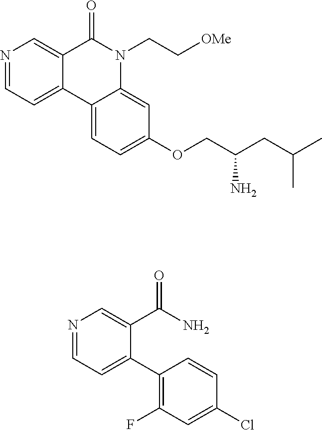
N1=CC=C2C(=C1)C(=O)N(CC[OMe])C1=CC(OCC(CC(C)C)N)=CC=C21.N1=CC=C(C2=C(F)C=C(Cl)C=C2)C(C(N)=O)=C1
